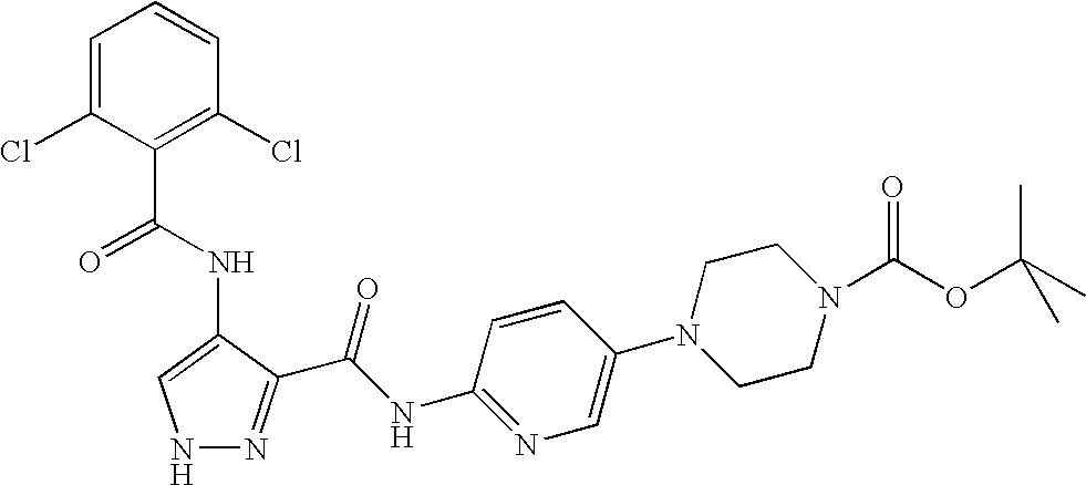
C1=C(Cl)C(C(=O)NC2=CNN=C2C(NC2=NC=C(N3CCN(C(OC(C)(C)C)=O)CC3)C=C2)=O)=C(Cl)C=C1
